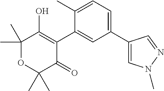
C1(C2=CC=C(C)C(C3=C(O)C(C)(C)OC(C)(C)C3=O)=C2)=CN(C)N=C1
